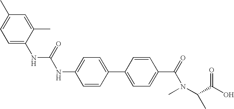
C1=CC(C2=CC=C(C(N(C)C(C)C(O)=O)=O)C=C2)=CC=C1NC(NC1=CC=C(C)C=C1C)=O
